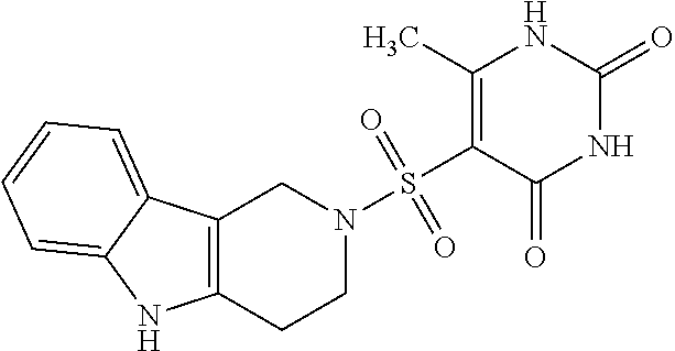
C12=C(CCN(S(=O)(=O)C3=C(C)NC(=O)NC3=O)C1)NC1=CC=CC=C21
